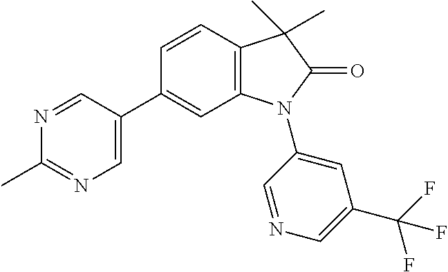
N1=CC(C2=CC3=C(C=C2)C(C)(C)C(=O)N3C2=CC(C(F)(F)F)=CN=C2)=CN=C1C
